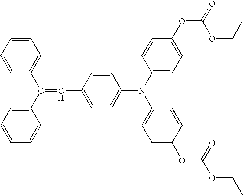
C1=CC=CC(C(C2=CC=CC=C2)=CC2=CC=C(N(C3=CC=C(OC(=O)OCC)C=C3)C3=CC=C(OC(OCC)=O)C=C3)C=C2)=C1
